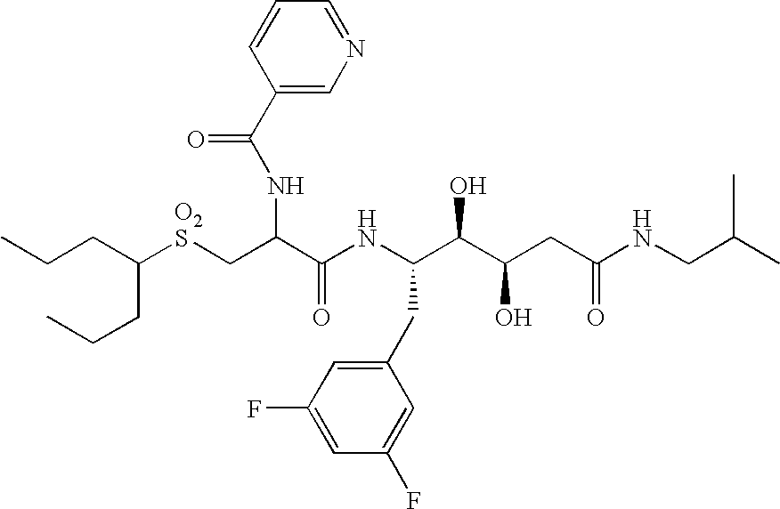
C(CC(CCC)[O2S]CC(C(NC(C(C(CC(NCC(C)C)=O)O)O)CC1=CC(F)=CC(F)=C1)=O)NC(=O)C1=CN=CC=C1)C
